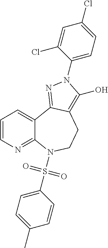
C1=CN=C2C(=C1)C1=NN(C3=CC=C(Cl)C=C3Cl)C(O)=C1CCN2S(C1=CC=C(C)C=C1)(=O)=O
